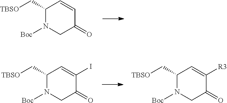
C1(C[TBSO])N([Boc])CC(=O)C=C1.C1(C[TBSO])N([Boc])CC(=O)C(I)=C1.C1(C[TBSO])N([Boc])CC(=O)C([R3])=C1
